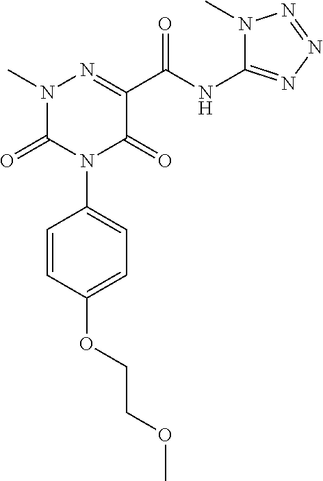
N1(C)C(=O)N(C2=CC=C(OCCOC)C=C2)C(=O)C(C(NC2=NN=NN2C)=O)=N1
